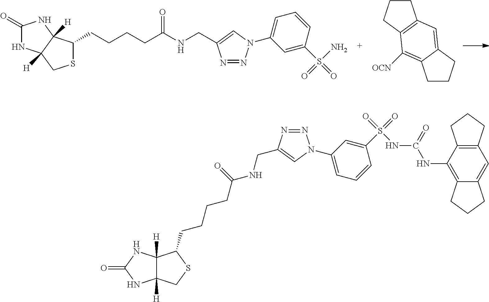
C1(=O)NC2([H])C([H])(N1)C(CCCCC(NCC1=CN(C3=CC=CC(S(N)(=O)=O)=C3)N=N1)=O)SC2.C1CCC2=C1C=C1C(=C2[OCN])CCC1.C12([H])C([H])(NC(=O)N1)C(CCCCC(NCC1=CN(C3=CC=CC(S(=O)(=O)NC(NC4=C5C(=CC6=C4CCC6)CCC5)=O)=C3)N=N1)=O)SC2
